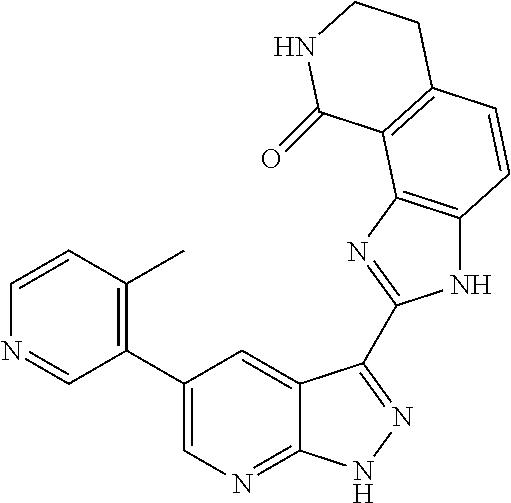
C1(C2=C(C)C=CN=C2)=CN=C2C(=C1)C(C1=NC3=C(N1)C=CC1=C3C(=O)NCC1)=NN2
